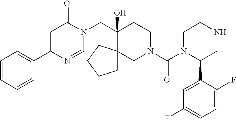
C1(C2=CC=CC=C2)=CC(=O)N(CC2(O)CCN(C(=O)N3C(C4=CC(F)=CC=C4F)CNCC3)CC23CCCC3)C=N1
